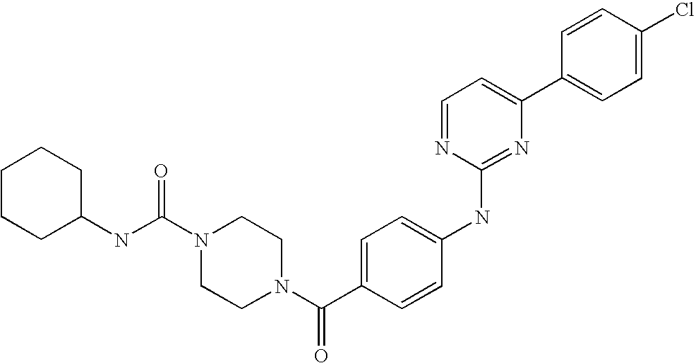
C(N1CCN(C(C2=CC=C(NC3=NC(C4=CC=C(Cl)C=C4)=CC=N3)C=C2)=O)CC1)(NC1CCCCC1)=O
